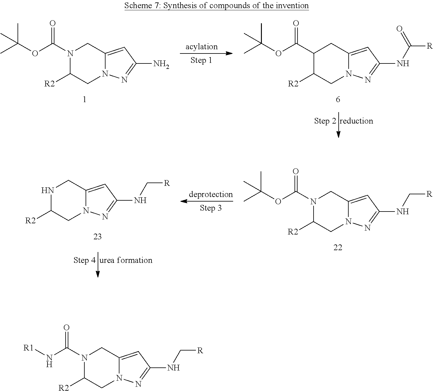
N1(C(=O)N[R1])C([R2])CN2C(=CC(NC[R])=N2)C1.N1(C(=O)OC(C)(C)C)C([R2])CN2C(=CC(N)=N2)C1.C1(C(OC(C)(C)C)=O)C([R2])CN2C(=CC(NC(=O)[R])=N2)C1.N1C([R2])CN2C(=CC(NC[R])=N2)C1.N1(C(=O)OC(C)(C)C)C([R2])CN2C(=CC(NC[R])=N2)C1
